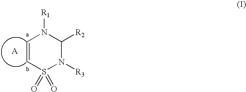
C1([R2])N([R3])S(=O)(=O)C=CN1[R1].[A]
